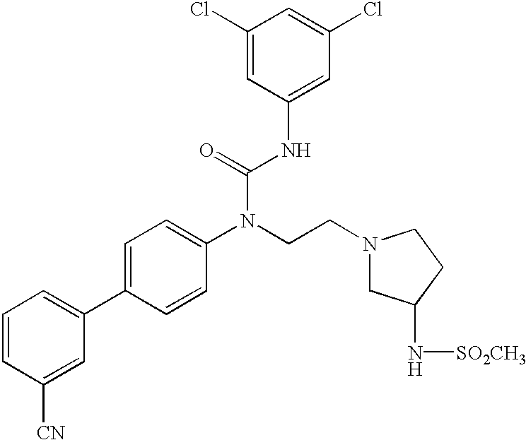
C1=CC([CN])=CC(C2=CC=C(N(CCN3CC(N[SO2CH3])CC3)C(=O)NC3=CC(Cl)=CC(Cl)=C3)C=C2)=C1
